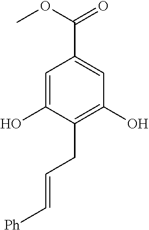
C1=C(O)C(CC=C[Ph])=C(O)C=C1C(=O)OC
